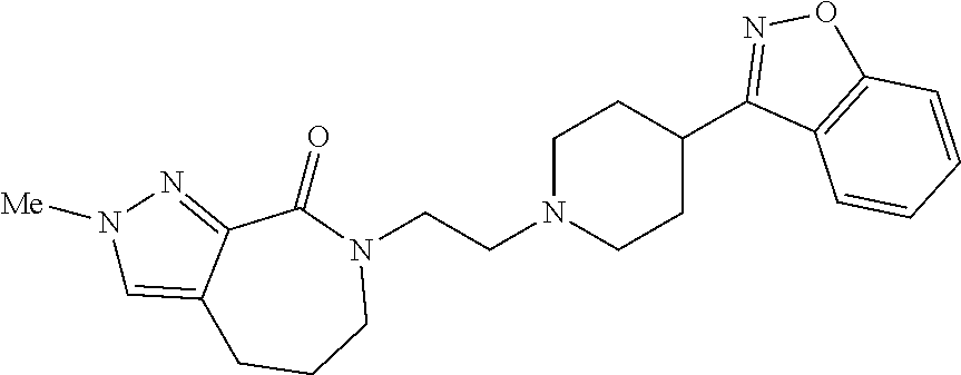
N1(CCN2CCC(C3=NOC4=C3C=CC=C4)CC2)C(=O)C2=NN([Me])C=C2CCC1
